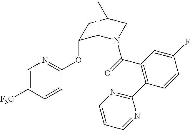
C1(OC2=NC=C([F3C])C=C2)C2N(C(C3=C(C4=NC=CC=N4)C=CC(F)=C3)=O)CC(C1)C2
